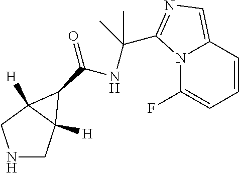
N1CC2([H])C([H])(C1)C2C(=O)NC(C1=NC=C2N1C(F)=CC=C2)(C)C
